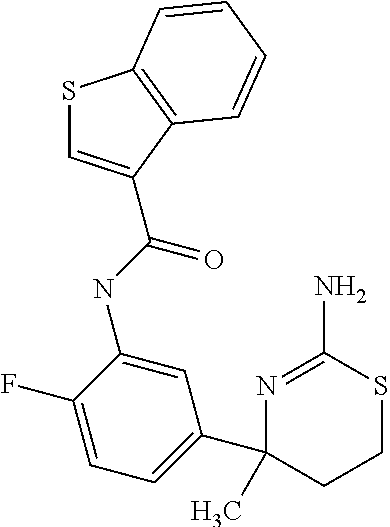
S1C=C(C(NC2=CC(C3(C)N=C(N)SCC3)=CC=C2F)=O)C2=C1C=CC=C2
